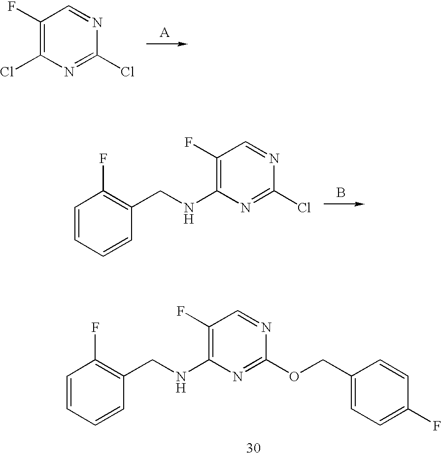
C1(F)=C(Cl)N=C(Cl)N=C1.C1=CC=CC(CNC2=C(F)C=NC(Cl)=N2)=C1F.B.C1=CC=CC(CNC2=C(F)C=NC(OCC3=CC=C(F)C=C3)=N2)=C1F
